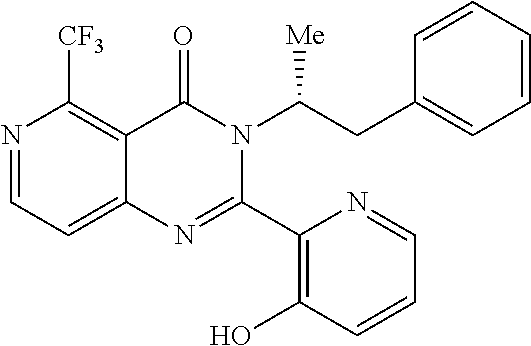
N1=CC=C2C(=C1[CF3])C(=O)N(C(CC1=CC=CC=C1)[Me])C(C1=C(O)C=CC=N1)=N2
